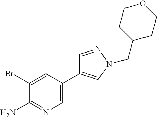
C1=C(C2=CN(CC3CCOCC3)N=C2)C=C(Br)C(N)=N1
